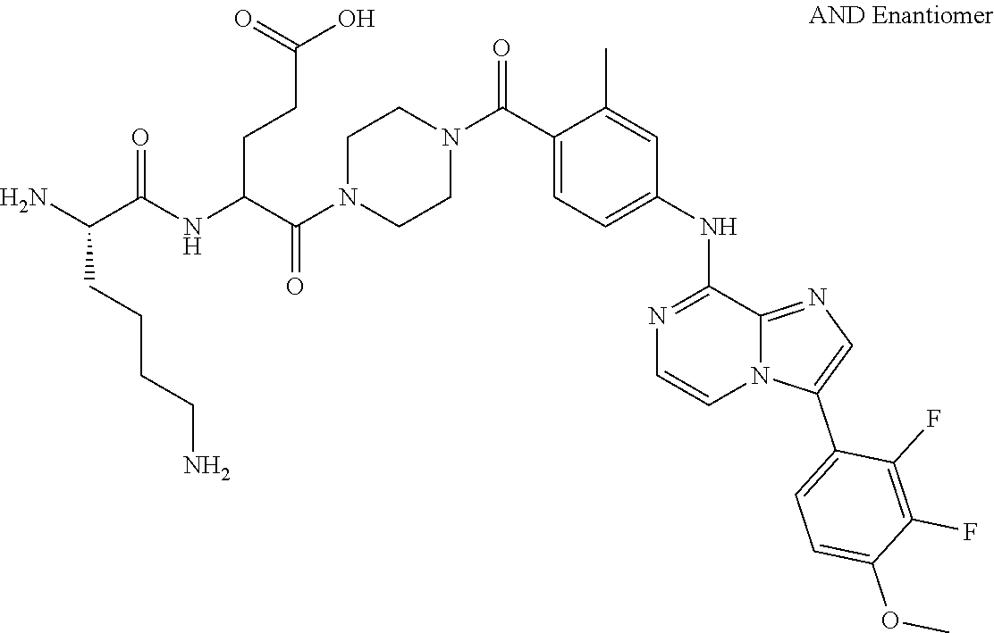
C(C(NC(C(N)CCCCN)=O)CCC(O)=O)(N1CCN(C(C2=CC=C(NC3=NC=CN4C(C5=CC=C(OC)C(F)=C5F)=CN=C43)C=C2C)=O)CC1)=O
